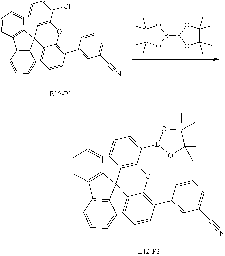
C1(C)(C)C(C)(C)OB(B2OC(C)(C)C(C)(C)O2)O1.C12=C(C(Cl)=CC=C1)OC1=C(C3=CC(C#N)=CC=C3)C=CC=C1C21C2=C(C3=C1C=CC=C3)C=CC=C2.C12=C(C(B3OC(C)(C)C(C)(C)O3)=CC=C1)OC1=C(C3=CC(C#N)=CC=C3)C=CC=C1C21C2=C(C3=C1C=CC=C3)C=CC=C2
